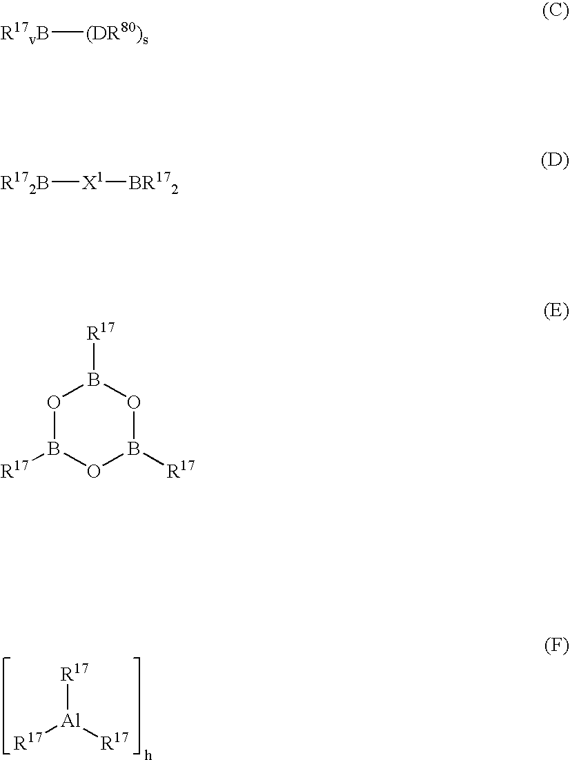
[R17][Al]([R17])[R17].[R17vB][(DR80)s].[R172B][X1][BR172].O1B([R17])OB([R17])OB1[R17]
